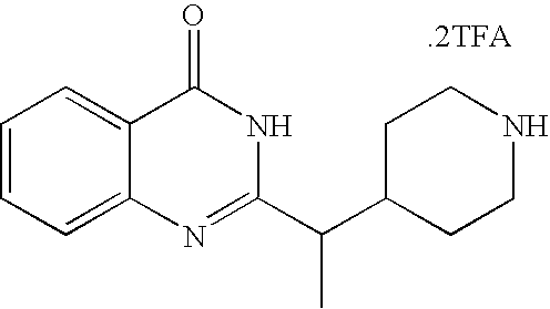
C1=CC=C2C(=C1)C(=O)NC(C(C1CCNCC1)C)=N2.[.2TFA]
